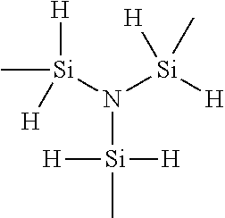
C[Si](N([Si]([H])(C)[H])[Si]([H])([H])C)([H])[H]
